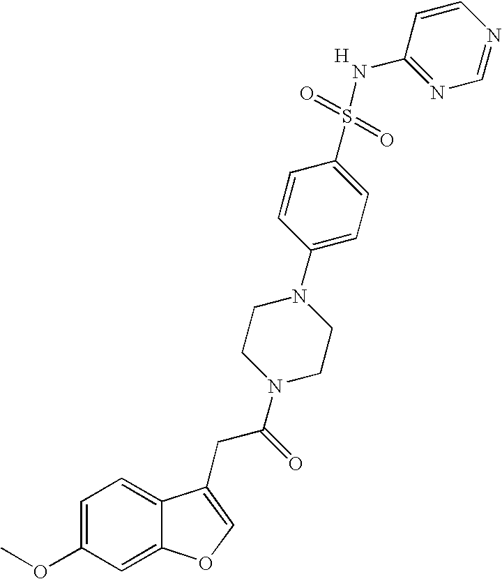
C1=C(OC)C=C2C(=C1)C(CC(=O)N1CCN(C3=CC=C(S(=O)(=O)NC4=NC=NC=C4)C=C3)CC1)=CO2.[H]
